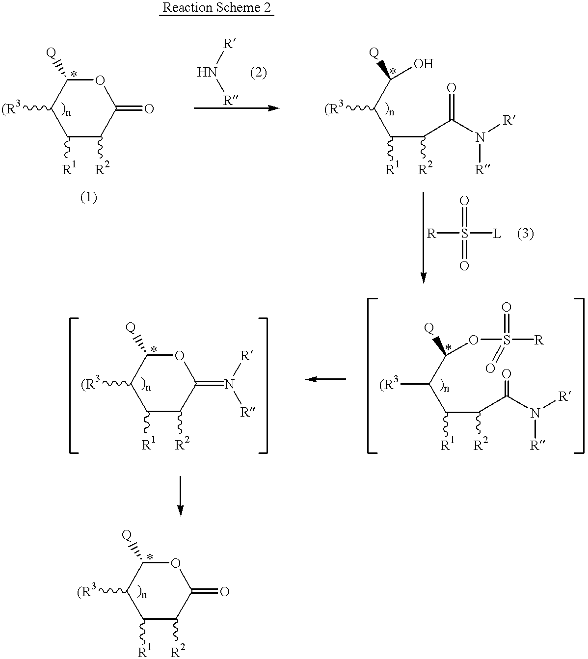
C1([R1])C([R2])C(=O)OC([Q])C1[(R3].N([R])[R].C1([R1])C([R2])C(=N([R])[R])OC([Q])C1[(R3].C1([R1])C([R2])C(=O)OC([Q])C1[(R3].C(C([R2])C(N([R])[R])=O)(C(C(O)[Q])[(R3])[R1].[R]S([L])(=O)=O.C(C([R2])C(N([R])[R])=O)(C(C(OS([R])(=O)=O)[Q])[(R3])[R1]
